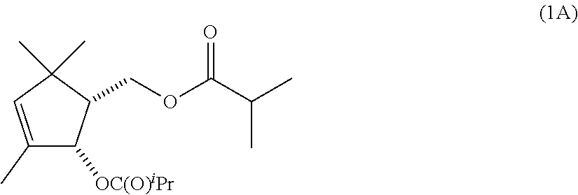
C1(C)=CC(C)(C)C(COC(C(C)C)=O)C1[OC(O)iPr]
